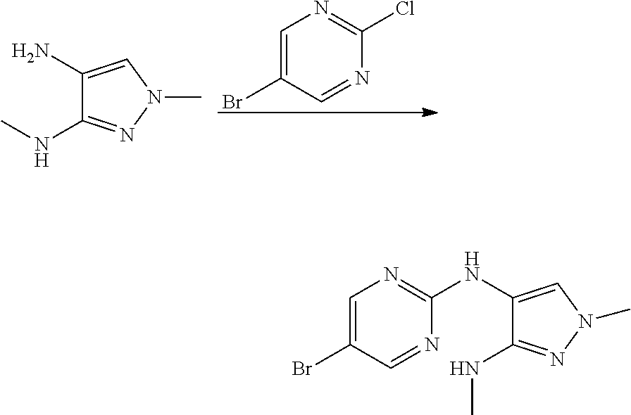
C1=C(Br)C=NC(NC2=CN(C)N=C2NC)=N1.C1(N)=CN(C)N=C1NC.C1=C(Br)C=NC(Cl)=N1
